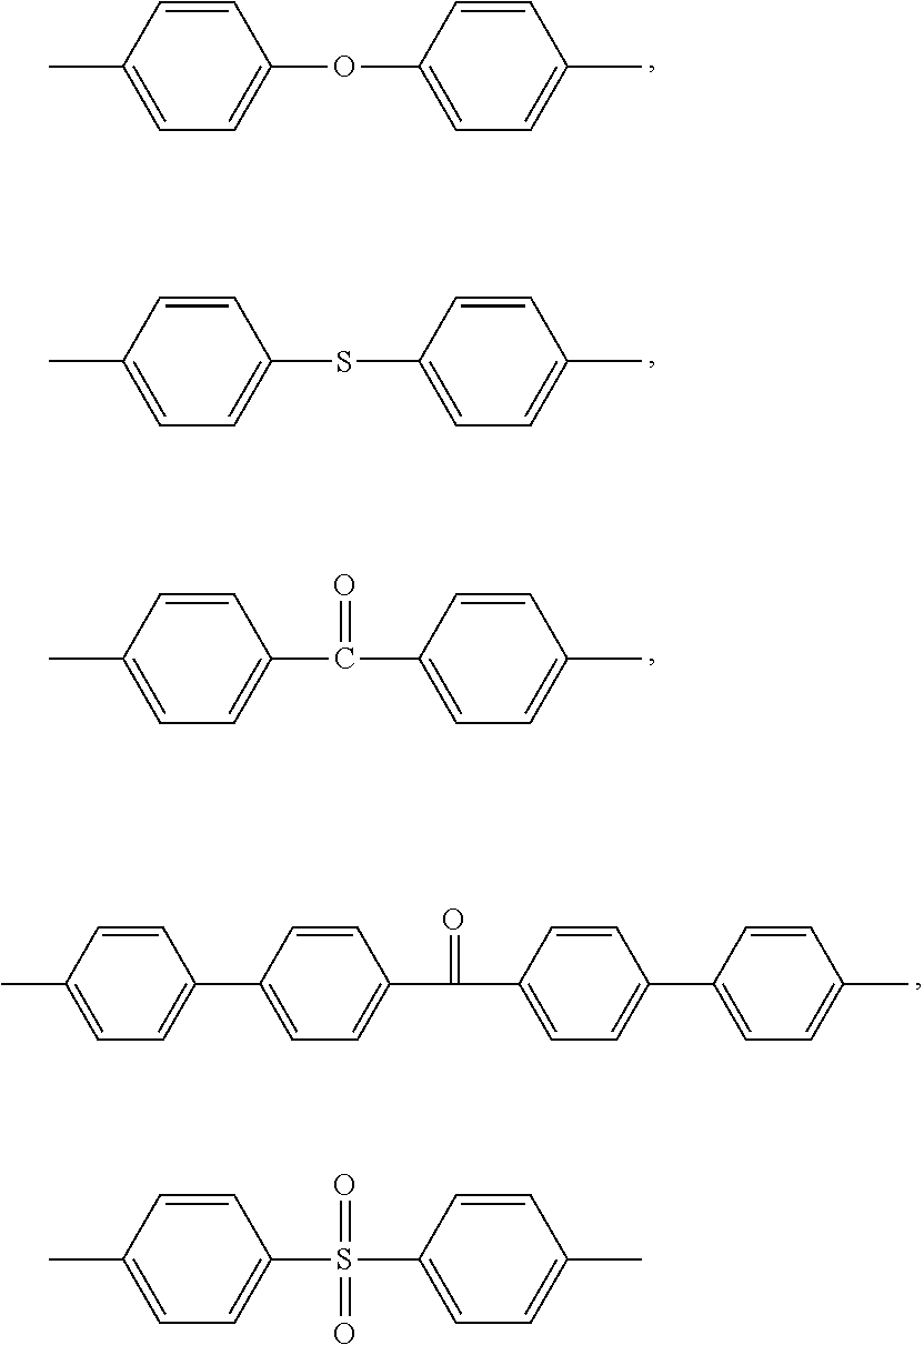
CC1=CC=C(OC2=CC=C(C)C=C2)C=C1.CC1=CC=C(SC2=CC=C(C)C=C2)C=C1.CC1=CC=C(C(C2=CC=C(C)C=C2)=O)C=C1.CC1=CC=C(C2=CC=C(C(=O)C3=CC=C(C4=CC=C(C)C=C4)C=C3)C=C2)C=C1.CC1=CC=C(S(C2=CC=C(C)C=C2)(=O)=O)C=C1
